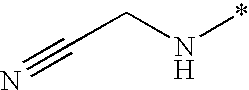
C(CN*)#N
